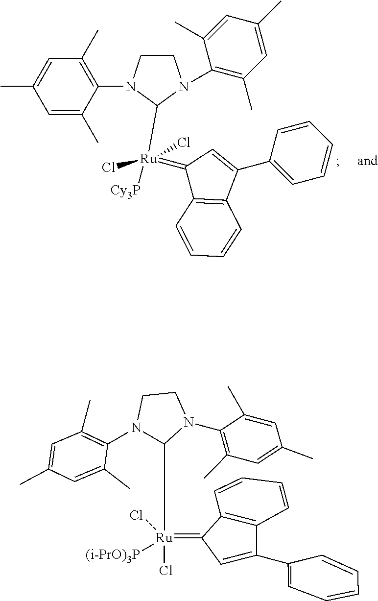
C1=C(C)C(N2CCN(C3=C(C)C=C(C)C=C3C)C2[Ru](=C2C3=C(C(C4=CC=CC=C4)=C2)C=CC=C3)(Cl)(Cl)[Cy3P])=C(C)C=C1C.N1(C2=C(C)C=C(C)C=C2C)C([Ru](Cl)(Cl)([(i-PrO)3P])=C2C=C(C3=CC=CC=C3)C3=C2C=CC=C3)N(C2=C(C)C=C(C)C=C2C)CC1
